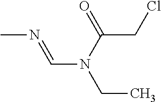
CN=CN(CC)C(=O)CCl
